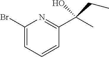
C1(Br)=CC=CC(C(O)(C)CC)=N1
